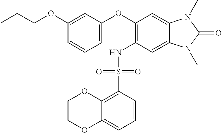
CCCOC1=CC(OC2=C(NS(C3=C4C(=CC=C3)OCCO4)(=O)=O)C=C3C(=C2)N(C)C(=O)N3C)=CC=C1
